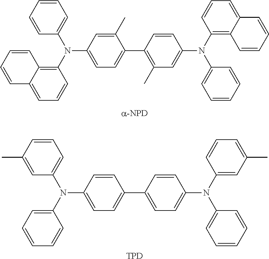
C1=CC(N(C2=CC=CC(C)=C2)C2=CC=CC=C2)=CC=C1C1=CC=C(N(C2=CC(C)=CC=C2)C2=CC=CC=C2)C=C1.[TPD].C1(C)=CC(N(C2=CC=CC=C2)C2=C3C(=CC=C2)C=CC=C3)=CC=C1C1=C(C)C=C(N(C2=C3C(=CC=C2)C=CC=C3)C2=CC=CC=C2)C=C1
